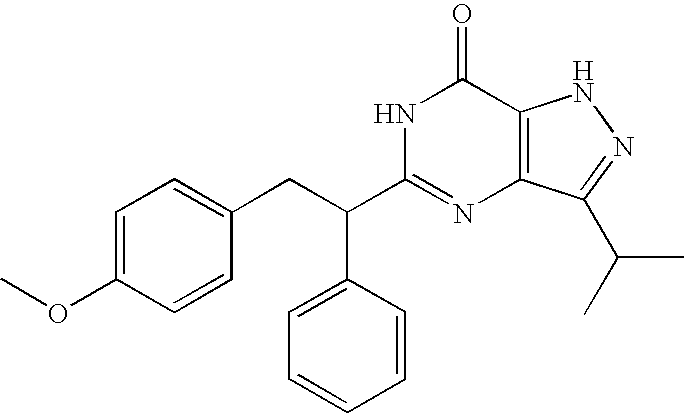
C(C(C1=NC2=C(C(=O)N1)NN=C2C(C)C)C1=CC=CC=C1)C1=CC=C(OC)C=C1
